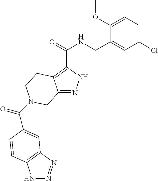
N1N=NC2=C1C=CC(C(=O)N1CCC3=C(C(=O)NCC4=CC(Cl)=CC=C4OC)NN=C3C1)=C2
